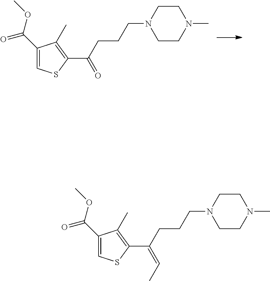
C1(C(=O)OC)=CSC(C(=O)CCCN2CCN(C)CC2)=C1C.C1(C(=O)OC)=CSC(C(=CC)CCCN2CCN(C)CC2)=C1C
